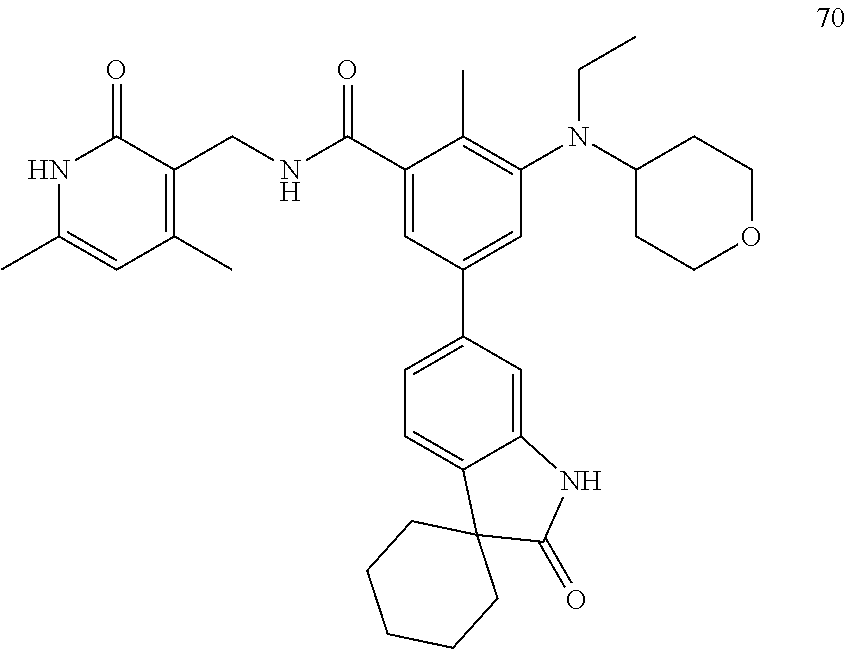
N1C(C)=CC(C)=C(CNC(C2=CC(C3=CC=C4C(=C3)NC(=O)C43CCCCC3)=CC(N(C3CCOCC3)CC)=C2C)=O)C1=O
